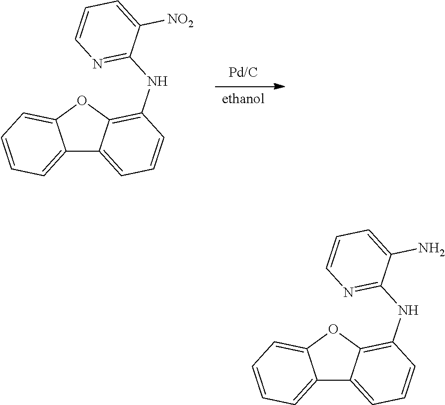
C12=CC=CC=C1OC1=C(NC3=NC=CC=C3[NO2])C=CC=C21.C12=CC=CC=C1OC1=C(NC3=NC=CC=C3N)C=CC=C21
